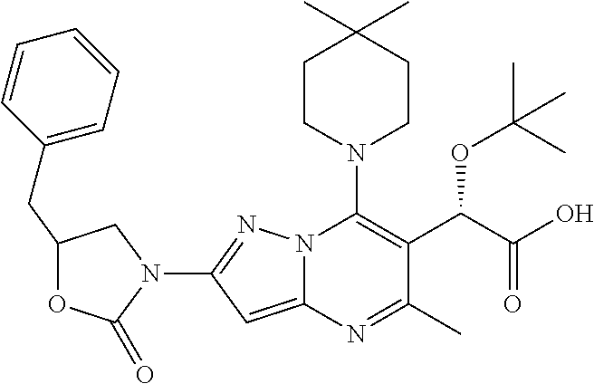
CC1(C)CCN(C2=C(C(C(=O)O)OC(C)(C)C)C(C)=NC3=CC(N4CC(CC5=CC=CC=C5)OC4=O)=NN23)CC1
